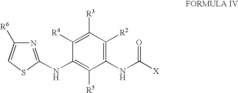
C1(NC2=C([R5])C(NC([X])=O)=C([R2])C([R3])=C2[R4])=NC([R6])=CS1
